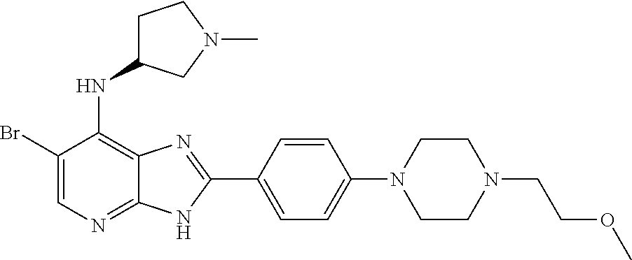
C1(Br)=CN=C2C(=C1NC1CCN(C)C1)N=C(C1=CC=C(N3CCN(CCOC)CC3)C=C1)N2
